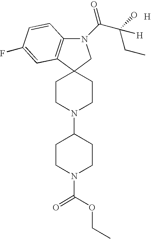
N1(C(C(O)(CC)[H])=O)C2=C(C3(C1)CCN(C1CCN(C(=O)OCC)CC1)CC3)C=C(F)C=C2.[H]
